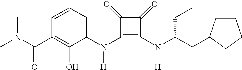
C(C1=C(O)C(N(C2=C(N(C(CC3CCCC3)CC)[H])C(=O)C2=O)[H])=CC=C1)(=O)N(C)C
